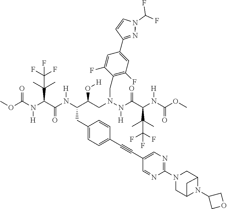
COC(N(C(C(N(C(C(CN(N(C(C(N(C(OC)=O)[H])C(C)(C)C(F)(F)F)=O)[H])CC1=C(F)C=C(C2=NN(C(F)F)C=C2)C=C1F)O[H])CC1=CC=C(C#CC2=CN=C(N3CC4N(C5COC5)C(C3)C4)N=C2)C=C1)[H])=O)C(C)(C)C(F)(F)F)[H])=O
